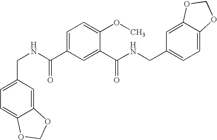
C1=C(C(NCC2=CC=C3C(=C2)OCO3)=O)C=C(C(NCC2=CC=C3C(=C2)OCO3)=O)C(OC)=C1
